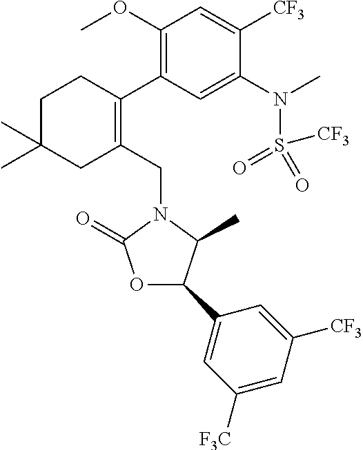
C1C(C)(C)CC(CN2C(=O)OC(C3=CC([F3C])=CC([CF3])=C3)C2C)=C(C2=C(OC)C=C([CF3])C(N(C)S(=O)(=O)[CF3])=C2)C1
